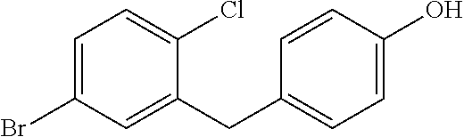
C1=C(Br)C=C(CC2=CC=C(O)C=C2)C(Cl)=C1
